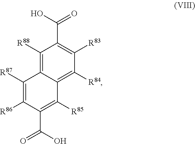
C1([R88])=C2C(=C([R84])C([R83])=C1C(=O)O)C([R85])=C(C(=O)O)C([R86])=C2[R87]
